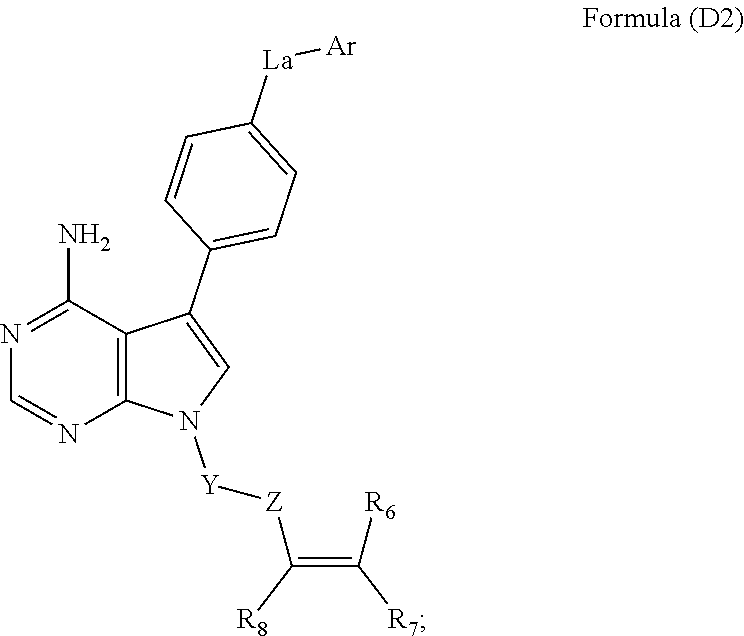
N1=C(N)C2=C(N=C1)N([Y][Z]C(=C([R6])[R7])[R8])C=C2C1=CC=C([La][Ar])C=C1
